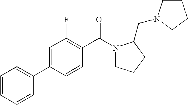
C1=CC=CC(C2=CC(F)=C(C(N3CCCC3CN3CCCC3)=O)C=C2)=C1
